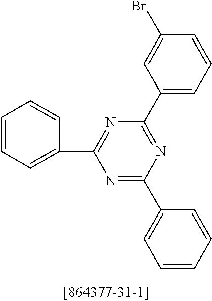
C1=CC=C(C2=NC(C3=CC=CC(Br)=C3)=NC(C3=CC=CC=C3)=N2)C=C1
